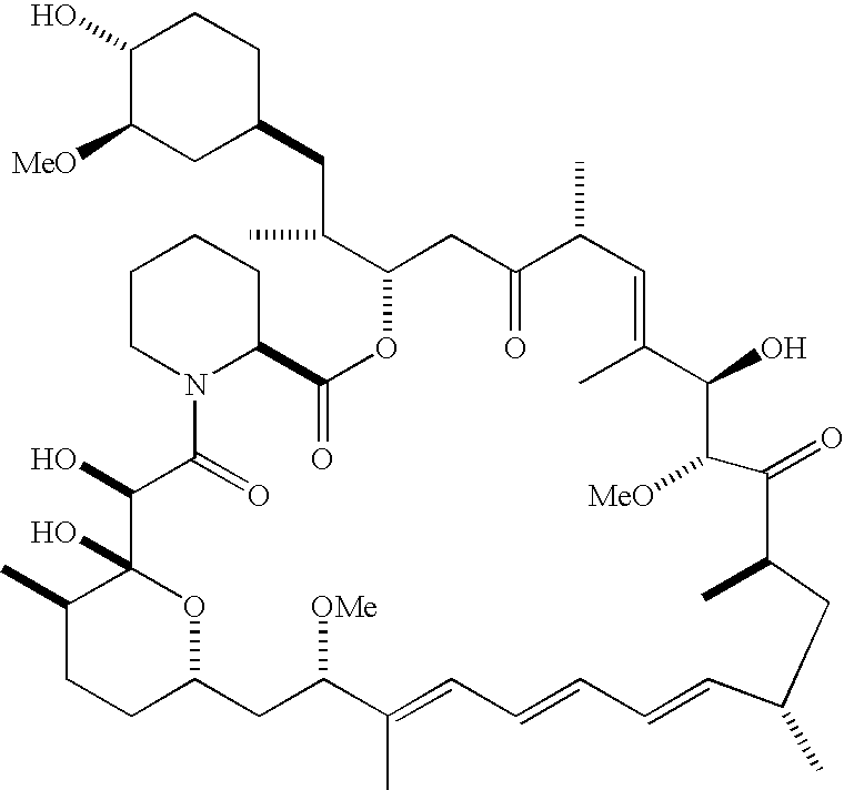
C1(O)C([MeO])CC(CC(C2OC(=O)C3CCCCN3C(=O)C(O)C3(O)C(C)CCC(O3)CC([OMe])C(C)=CC=CC=CC(C)CC(C)C(=O)C([MeO])C(O)C(C)=CC(C)C(=O)C2)C)CC1
